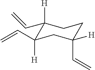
C1([H])(C=C)C([H])(C=C)CC(C=C)([H])CC1
